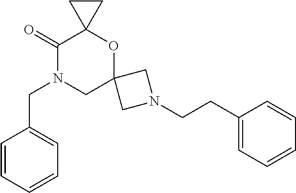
C1(=O)N(CC2=CC=CC=C2)CC2(OC13CC3)CN(CCC1=CC=CC=C1)C2
